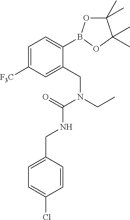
C1=C([F3C])C=C(CN(CC)C(=O)NCC2=CC=C(Cl)C=C2)C(B2OC(C)(C)C(C)(C)O2)=C1
